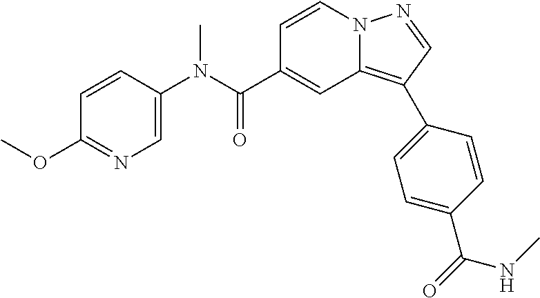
C1=CN2C(=C(C3=CC=C(C(=O)NC)C=C3)C=N2)C=C1C(N(C1=CN=C(OC)C=C1)C)=O
